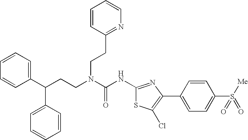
C1(C(CCN(C(NC2=NC(C3=CC=C(S([Me])(=O)=O)C=C3)=C(Cl)S2)=O)CCC2=NC=CC=C2)C2=CC=CC=C2)=CC=CC=C1
